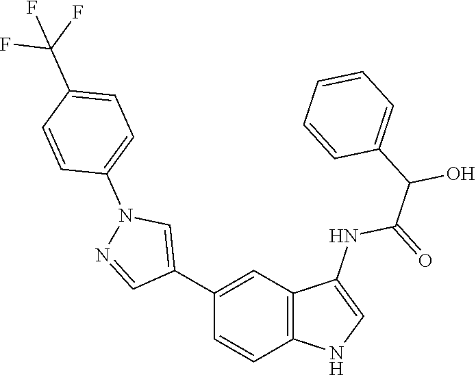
C1(C2=CN(C3=CC=C(C(F)(F)F)C=C3)N=C2)=CC2=C(C=C1)NC=C2NC(=O)C(O)C1=CC=CC=C1
